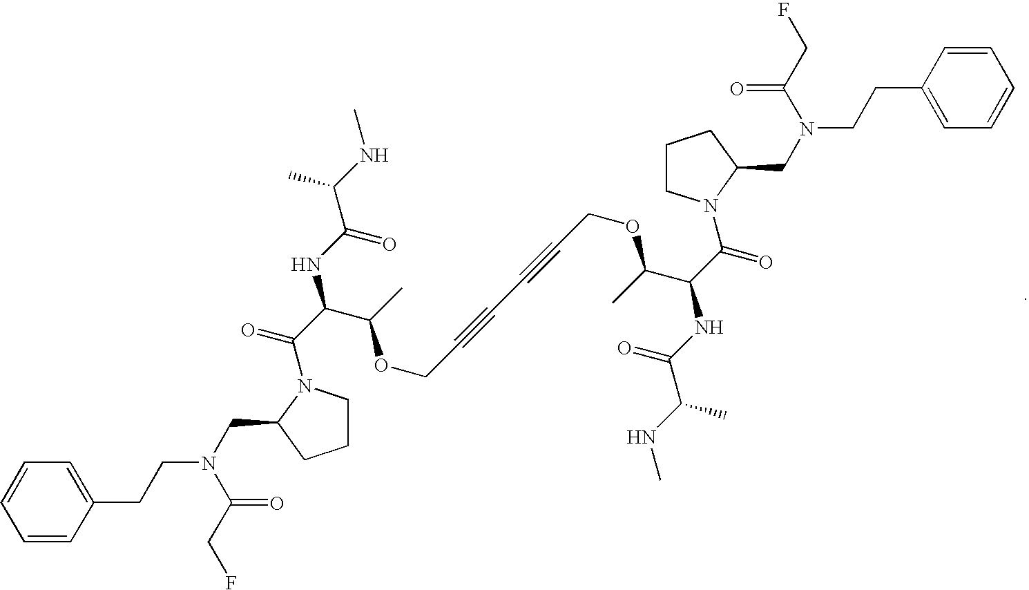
C1=CC(CCN(C(=O)CF)CC2CCCN2C(=O)C(C(OCC#CC#CCOC(C(C(N2C(CN(CCC3=CC=CC=C3)C(=O)CF)CCC2)=O)NC(=O)C(NC)C)C)C)NC(=O)C(NC)C)=CC=C1
